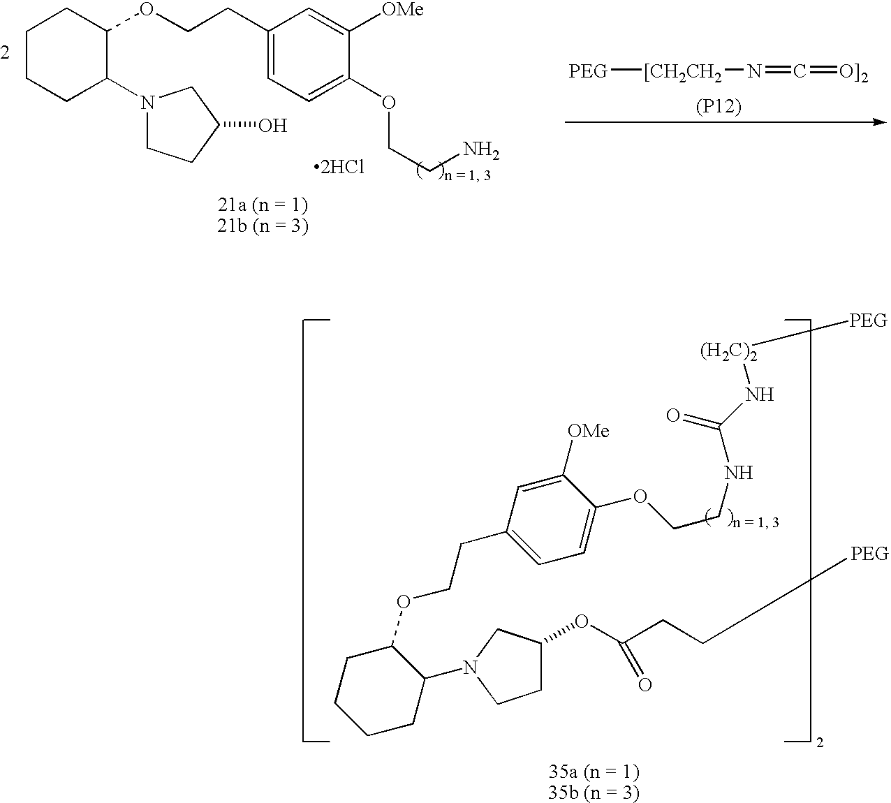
C1(CCOC2CCCCC2N2CCC(O)C2)=CC=C(OCCN)C([OMe])=C1.[2HCl].[PEG][[CH2CH2]N=C=[O]2].[(P12)].C1CC(N2CC(OC(=O)CC[PEG])CC2)C(OCCC2=CC=C(OCCNC(N[(H2C)2][PEG])=O)C([OMe])=C2)CC1
